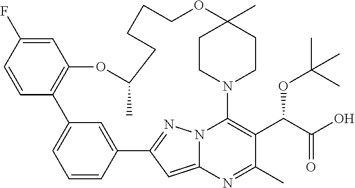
C1=C(F)C=CC2=C1OC(C)CCCCOC1(C)CCN(C3=C(C(C(O)=O)OC(C)(C)C)C(C)=NC4=CC(=NN43)C3=CC2=CC=C3)CC1
